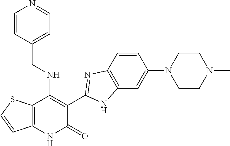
C1=CC2=C(C=C1N1CCN(C)CC1)NC(C1=C(NCC3=CC=NC=C3)C3=C(NC1=O)C=CS3)=N2
